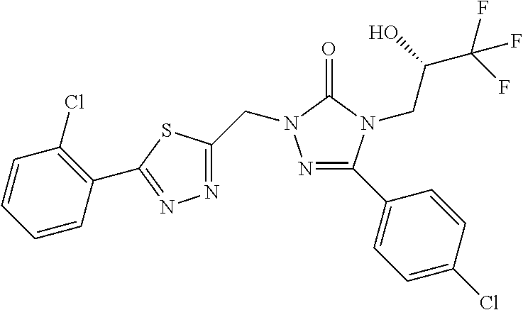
N1=C(C2=CC=C(Cl)C=C2)N(CC(C(F)(F)F)O)C(=O)N1CC1=NN=C(C2=C(Cl)C=CC=C2)S1
